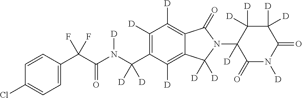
C1=CC(C(C(N(C(C2=C([D])C([D])=C3C(=C2[D])C([D])([D])N(C2([D])C(=O)N([D])C(=O)C([D])([D])C2([D])[D])C3=O)([D])[D])[D])=O)(F)F)=CC=C1Cl
